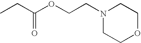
CCC(OCCN1CCOCC1)=O
